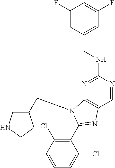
C1(F)=CC(CNC2=NC3=C(C=N2)N=C(C2=C(Cl)C=CC=C2Cl)N3CC2CNCC2)=CC(F)=C1
